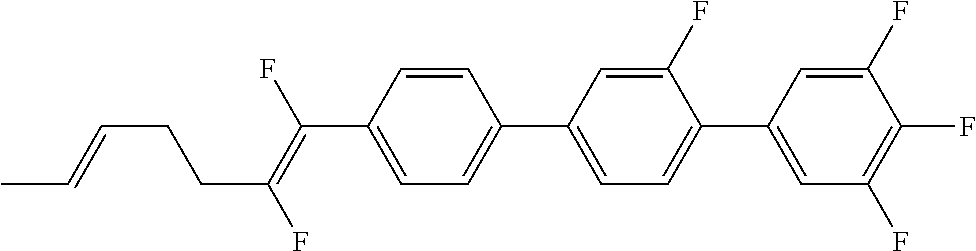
C1=CC(C(=C(F)CCC=CC)F)=CC=C1C1=CC=C(C2=CC(F)=C(F)C(F)=C2)C(F)=C1
